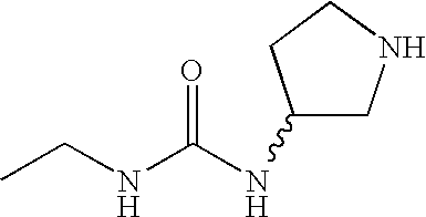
C1(NC(NCC)=O)CNCC1
